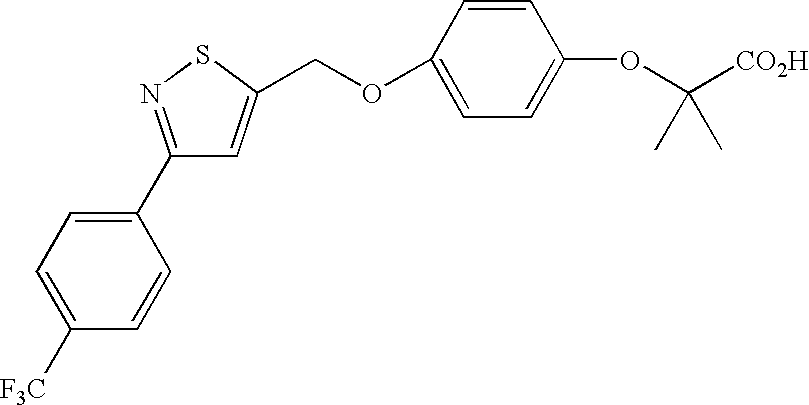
C1=C([F3C])C=CC(C2=NSC(COC3=CC=C(OC([CO2H])(C)C)C=C3)=C2)=C1
